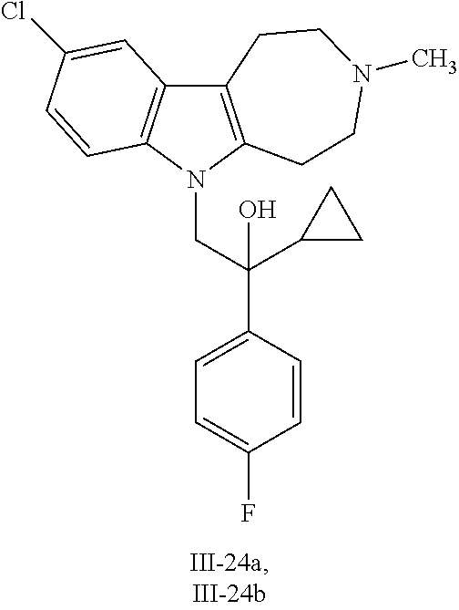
C12=C(N(CC(C3=CC=C(F)C=C3)(C3CC3)O)C3=C1C=C(Cl)C=C3)CCN(C)CC2
